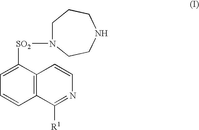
C1N([SO2]C2=CC=CC3=C2C=CN=C3[R1])CCNCC1
